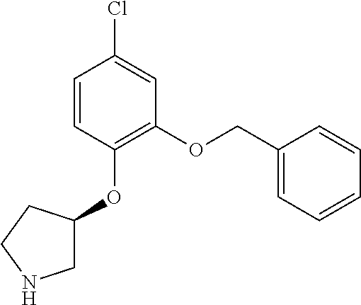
C1=CC(OC2CNCC2)=C(OCC2=CC=CC=C2)C=C1Cl
